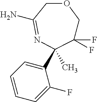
FC1(F)COCC(N)=NC1(C1=CC=CC=C1F)C
